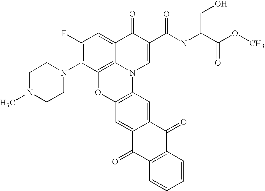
C12=C3C(=CC(F)=C1N1CCN(C)CC1)C(=O)C(C(=O)NC(CO)C(=O)OC)=CN3C1=C(O2)C=C2C(=C1)C(=O)C1=C(C2=O)C=CC=C1
